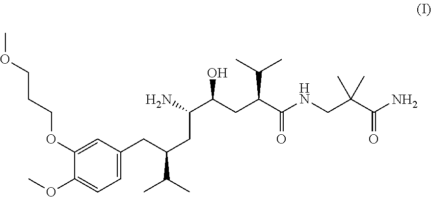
C1(OCCCOC)=CC(CC(C(C)C)CC(C(CC(C(NCC(C(N)=O)(C)C)=O)C(C)C)O)N)=CC=C1OC
